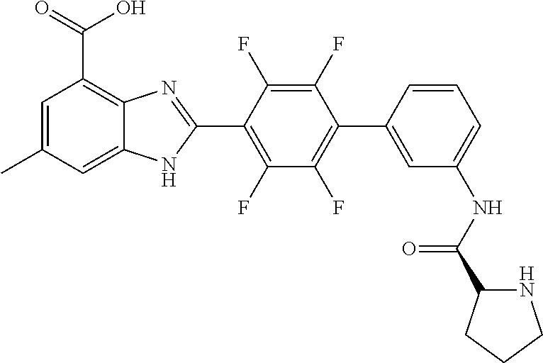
C1(F)=C(C2=NC3=C(C(=O)O)C=C(C)C=C3N2)C(F)=C(F)C(C2=CC(NC(=O)C3NCCC3)=CC=C2)=C1F
